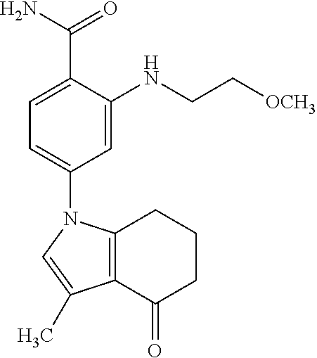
C1=C(C(N)=O)C(NCC[OCH3])=CC(N2C3=C(C(=O)CCC3)C(C)=C2)=C1
